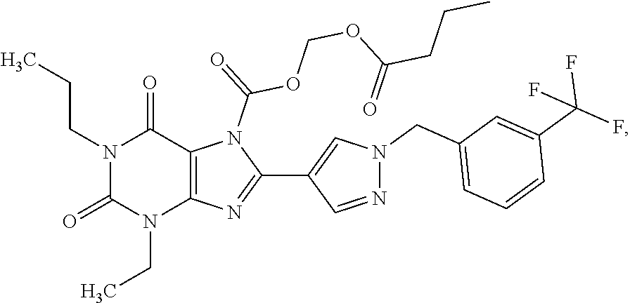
N1(CCC)C(=O)N(CC)C2=C(C1=O)N(C(OCOC(CCC)=O)=O)C(C1=CN(CC3=CC=CC(C(F)(F)F)=C3)N=C1)=N2
